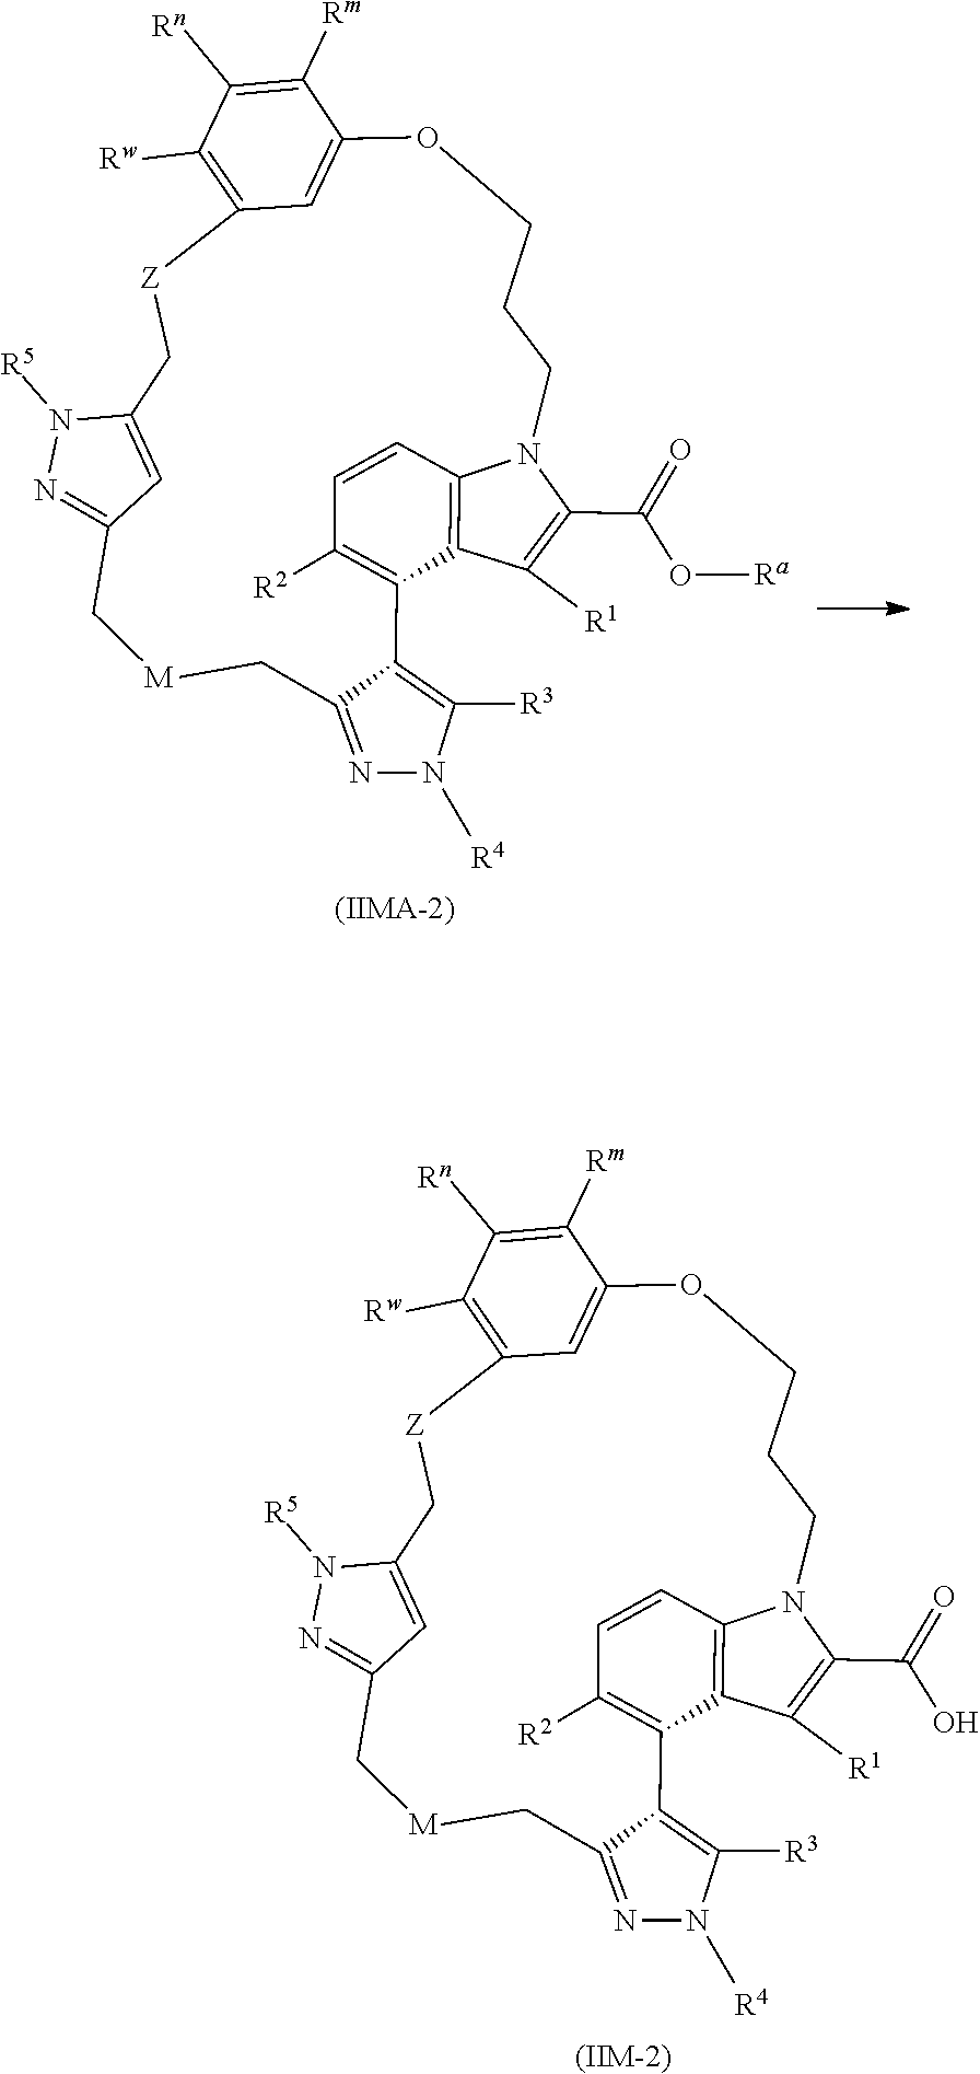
N1=C2C(=C([R3])N1[R4])C1=C([R2])C=CC3=C1C([R1])=C(C(=O)O)N3CCCOC1=CC(=C([Rw])C([Rn])=C1[Rm])[Z]CC1=CC(=NN1[R5])C[M]C2.[(IIM-2)].N1=C2C(=C([R3])N1[R4])C1=C([R2])C=CC3=C1C([R1])=C(C(=O)O[Ra])N3CCCOC1=CC(=C([Rw])C([Rn])=C1[Rm])[Z]CC1=CC(=NN1[R5])C[M]C2.[(IIMA-2)]
